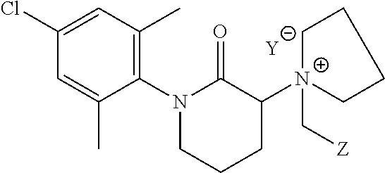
C1=C(C)C(N2C(=O)C([N+]3(C[Z])CCCC3)CCC2)=C(C)C=C1Cl.[Y]
